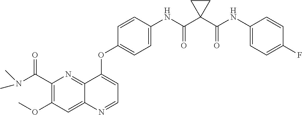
C12=NC(C(N(C)C)=O)=C(OC)C=C1N=CC=C2OC1=CC=C(NC(C2(C(NC3=CC=C(F)C=C3)=O)CC2)=O)C=C1
